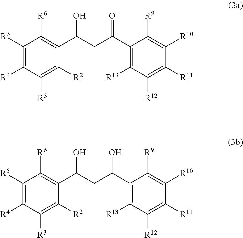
C1([R5])=C([R4])C([R3])=C([R2])C(C(CC(C2=C([R13])C([R12])=C([R11])C([R10])=C2[R9])=O)O)=C1[R6].C1([R5])=C([R4])C([R3])=C([R2])C(C(CC(C2=C([R13])C([R12])=C([R11])C([R10])=C2[R9])O)O)=C1[R6]
